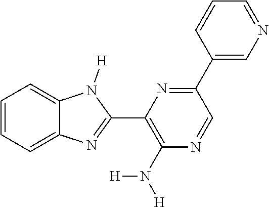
C1=CC=C2C(=C1)N([H])C(C1=C(N([H])[H])N=CC(C3=CN=CC=C3)=N1)=N2
